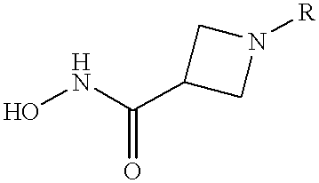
ONC(C1CN([R])C1)=O
